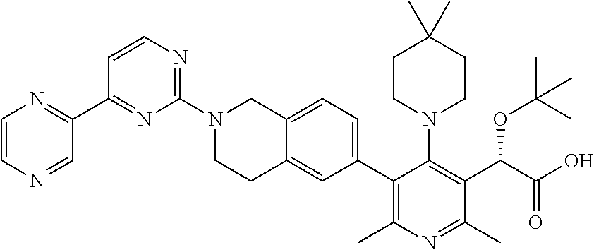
C1(N2CCC3=CC(C4=C(C)N=C(C)C(C(C(O)=O)OC(C)(C)C)=C4N4CCC(C)(C)CC4)=CC=C3C2)=NC=CC(C2=NC=CN=C2)=N1
